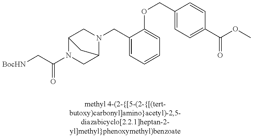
[BocHN]CC(N1CC2N(CC3=CC=CC=C3OCC3=CC=C(C(OC)=O)C=C3)CC1C2)=O
